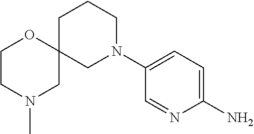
C1(N)=CC=C(N2CCCC3(C2)OCCN(C)C3)C=N1
